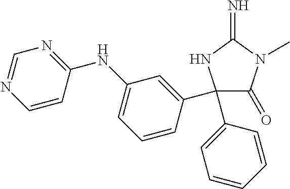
C1(C2=CC=CC=C2)(C2=CC(NC3=NC=NC=C3)=CC=C2)C(=O)N(C)C(=N)N1
